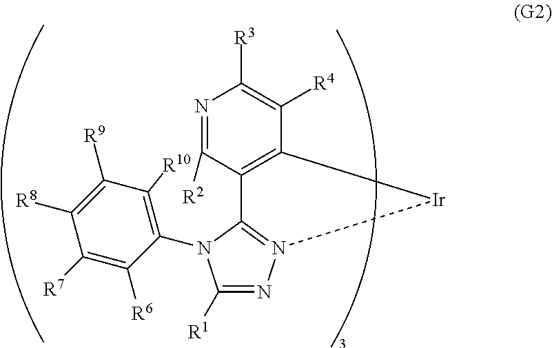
N1=C([R2])C2=C(C([R4])=C1[R3])[Ir]N1=C2N(C2=C([R10])C([R9])=C([R8])C([R7])=C2[R6])C([R1])=N1
